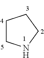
C1CNCC1
